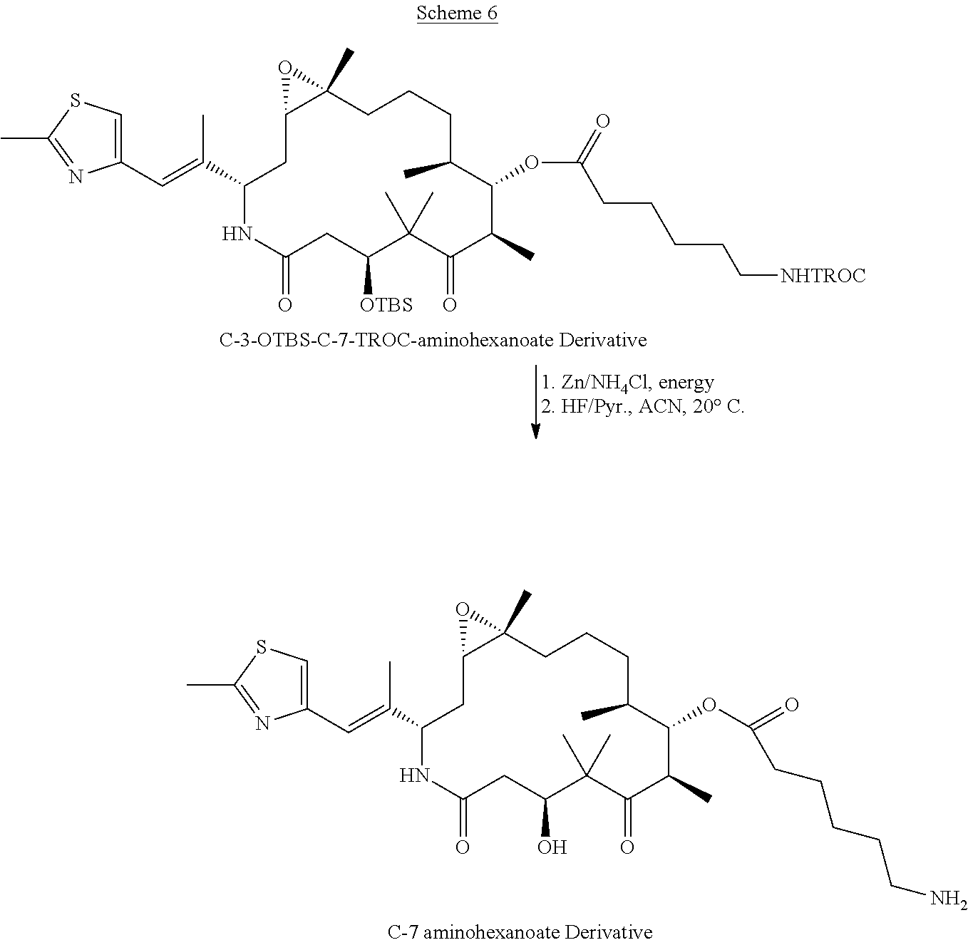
C1(C=C(C)C2NC(=O)CC(O)C(C)(C)C(=O)C(C)C(OC(=O)CCCCCN)C(C)CCCC3(C)C(C2)O3)=CSC(C)=N1.C1(C=C(C)C2NC(=O)CC([OTBS])C(C)(C)C(=O)C(C)C(OC(=O)CCCCC[NHTROC])C(C)CCCC3(C)C(C2)O3)=CSC(C)=N1
